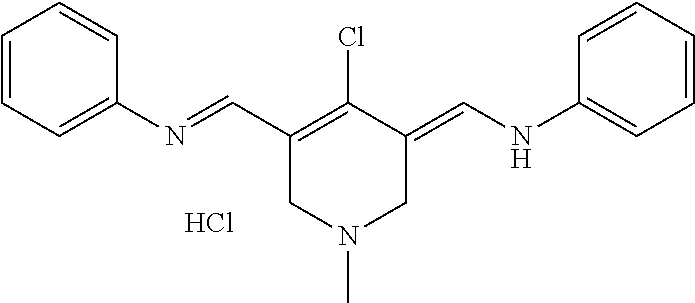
C1=CC=C(N=CC2=C(Cl)C(=CNC3=CC=CC=C3)CN(C)C2)C=C1.Cl
